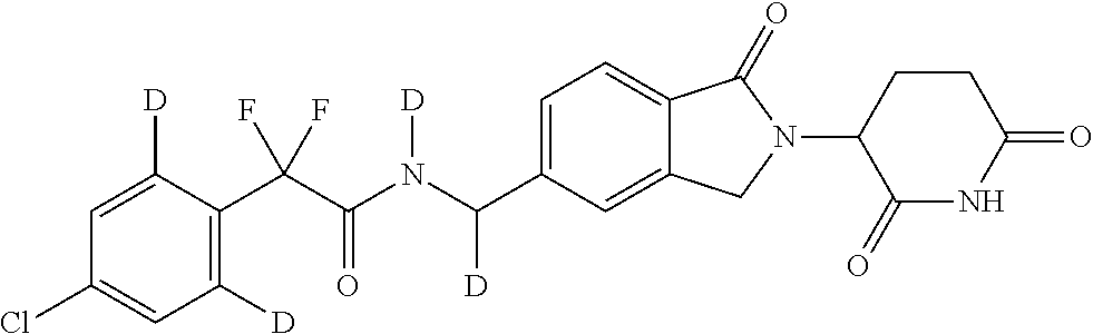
C1=C([D])C(C(C(N(C(C2=CC=C3C(=C2)CN(C2C(=O)NC(=O)CC2)C3=O)[D])[D])=O)(F)F)=C([D])C=C1Cl
